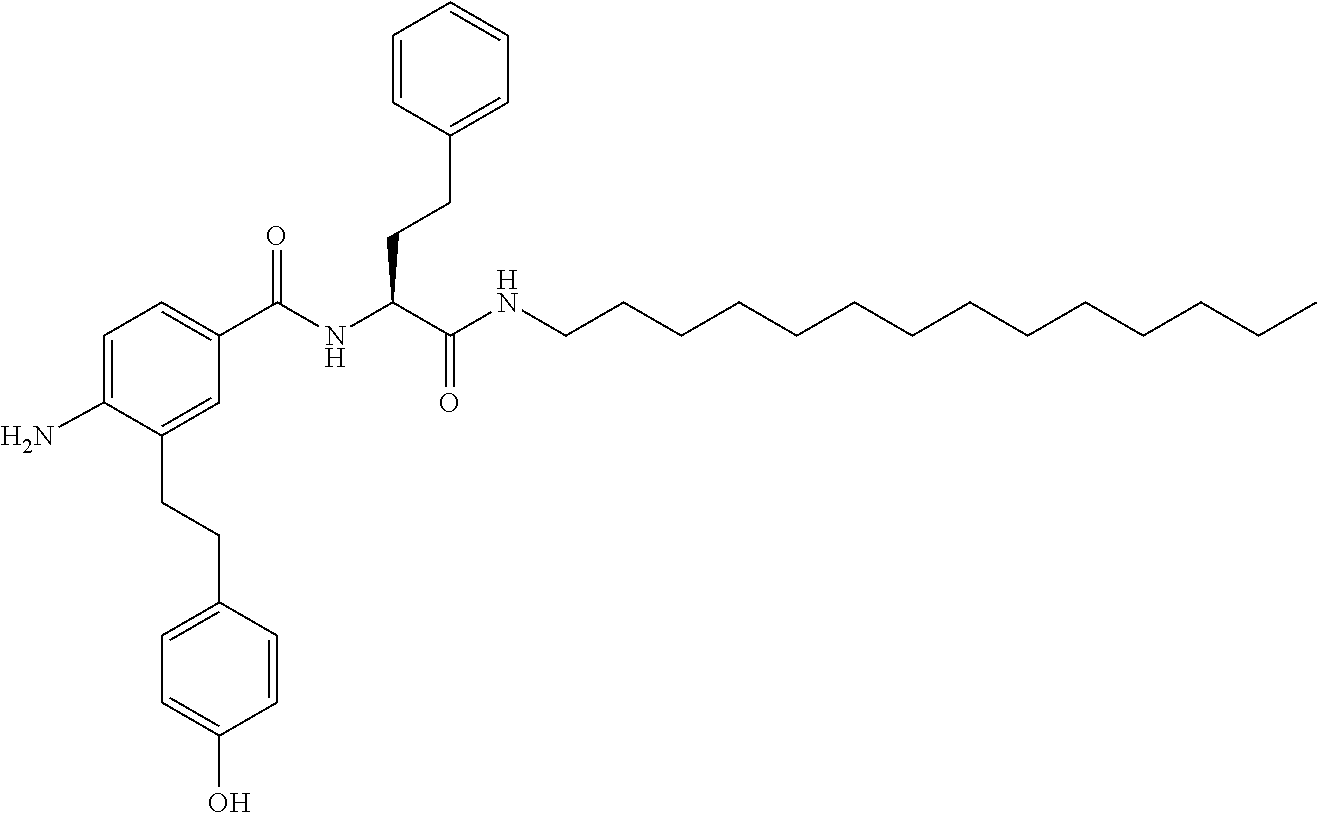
C(NC(C(NCCCCCCCCCCCCCC)=O)CCC1=CC=CC=C1)(C1=CC=C(N)C(CCC2=CC=C(O)C=C2)=C1)=O
